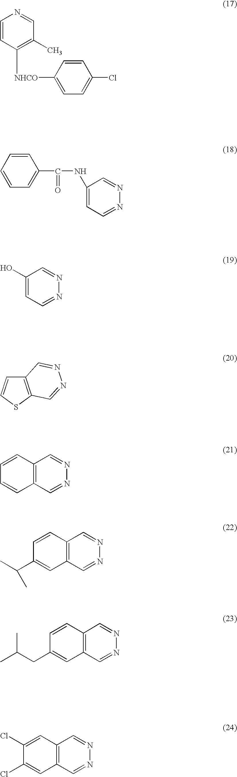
C1=CC([NHCO]C2=CC=C(Cl)C=C2)=C(C)C=N1.C1=CC=CC=C1C(=O)NC1=CC=NN=C1.C1(O)=CC=NN=C1.C12=C(SC=C1)C=NN=C2.C12=C(C=NN=C1)C=CC=C2.C12=C(C=NN=C1)C=C(C(C)C)C=C2.C12=C(C=NN=C1)C=C(CC(C)C)C=C2.C12=C(C=NN=C1)C=C(Cl)C(Cl)=C2
